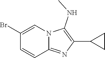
BrC1=CN2C(=NC(C3CC3)=C2NC)C=C1
